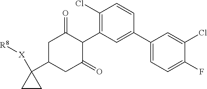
C1(C2=CC(C3C(=O)CC(C4([X][R8])CC4)CC3=O)=C(Cl)C=C2)=CC=C(F)C(Cl)=C1
